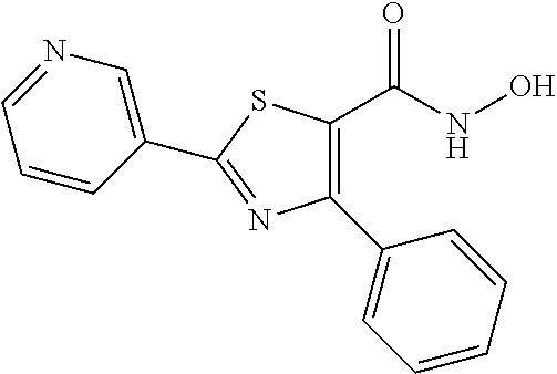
C1=CC(C2=NC(C3=CC=CC=C3)=C(C(NO)=O)S2)=CN=C1
